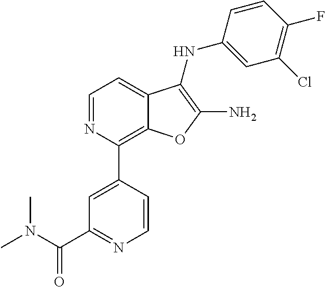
C1=NC(C2=CC(C(N(C)C)=O)=NC=C2)=C2C(=C1)C(NC1=CC(Cl)=C(F)C=C1)=C(N)O2
